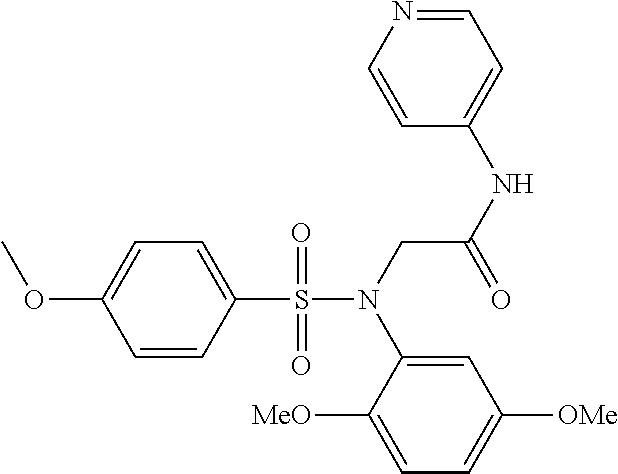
C1=CC(S(N(CC(NC2=CC=NC=C2)=O)C2=CC([OMe])=CC=C2[MeO])(=O)=O)=CC=C1OC
